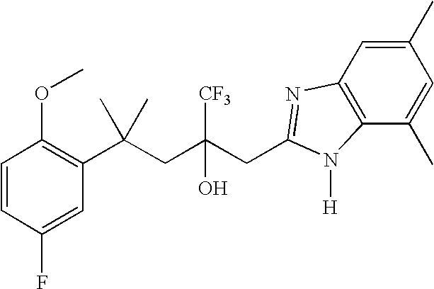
C1=CC(F)=CC(C(CC(CC2=NC3=C(C(C)=CC(C)=C3)N2[H])([CF3])O)(C)C)=C1OC
